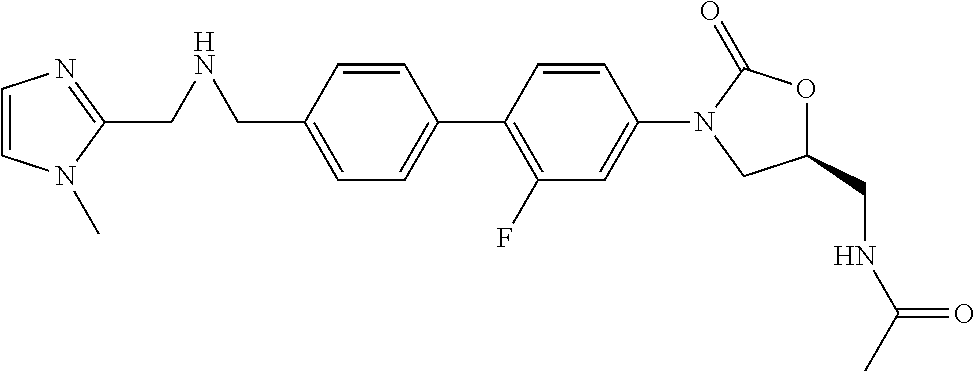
C1(CNCC2=NC=CN2C)=CC=C(C2=C(F)C=C(N3C(=O)OC(CNC(C)=O)C3)C=C2)C=C1
